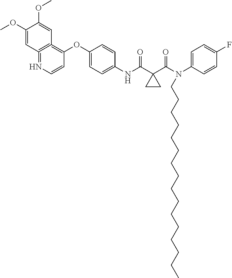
C1(OC)=CC2=C(=C(OC3=CC=C(NC(=O)C4(C(=O)N(C5=CC=C(F)C=C5)CCCCCCCCCCCCCCCC)CC4)C=C3)C=CN=2)C=C1OC
